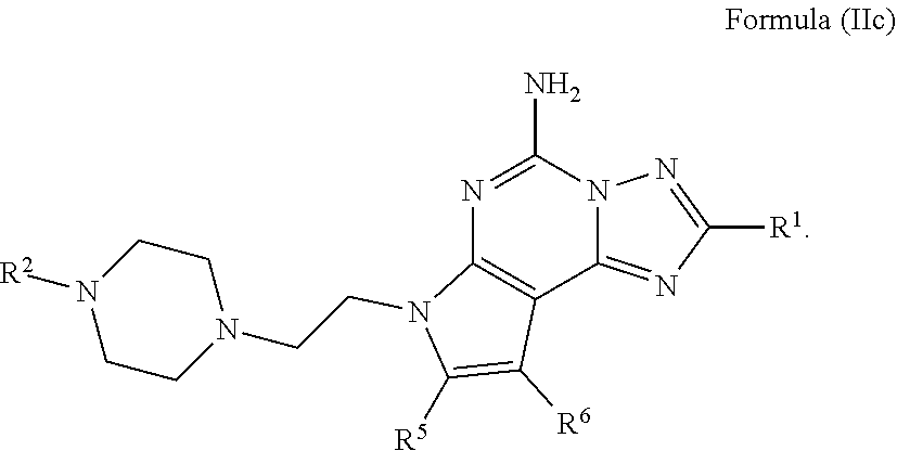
C12=C(C3=NC([R1])=NN3C(N)=N1)C([R6])=C([R5])N2CCN1CCN([R2])CC1
